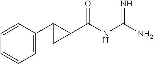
C1=C(C2C(C(NC(N)=N)=O)C2)C=CC=C1
